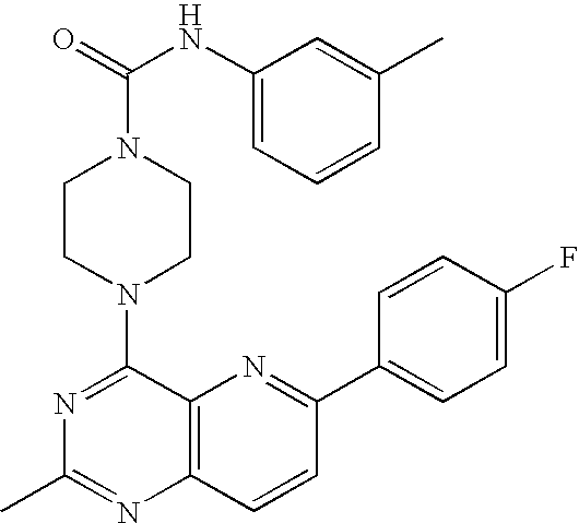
N1=C(N2CCN(C(NC3=CC=CC(C)=C3)=O)CC2)C2=C(N=C1C)C=CC(C1=CC=C(F)C=C1)=N2
